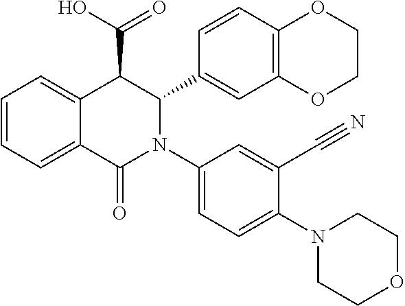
C1=CC=C2C(=C1)C(C(=O)O)C(C1=CC3=C(C=C1)OCCO3)N(C1=CC=C(N3CCOCC3)C(C#N)=C1)C2=O
